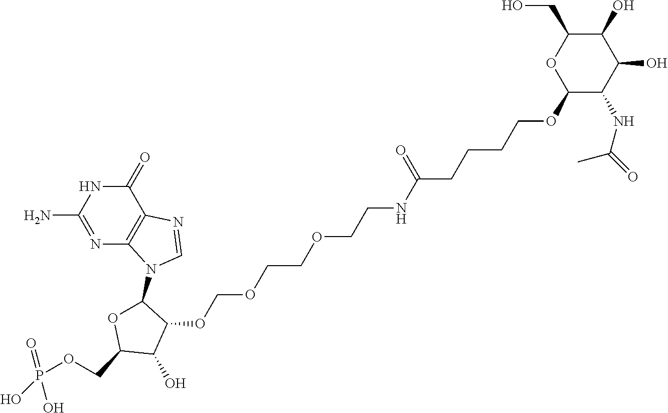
N1=C(N)NC(=O)C2=C1N(C1OC(COP(=O)(O)O)C(O)C1OCOCCOCCNC(CCCCOC1C(NC(=O)C)C(O)C(O)C(CO)O1)=O)C=N2
